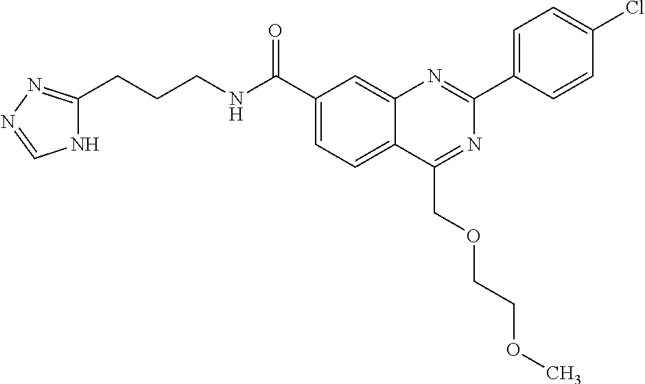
C1(C(NCCCC2=NN=CN2)=O)=CC=C2C(=C1)N=C(C1=CC=C(Cl)C=C1)N=C2COCCOC
